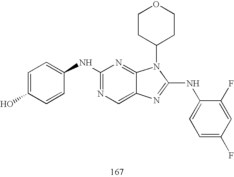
C1(NC2=CC=C(O)C=C2)=NC=C2C(=N1)N(C1CCOCC1)C(NC1=CC=C(F)C=C1F)=N2
